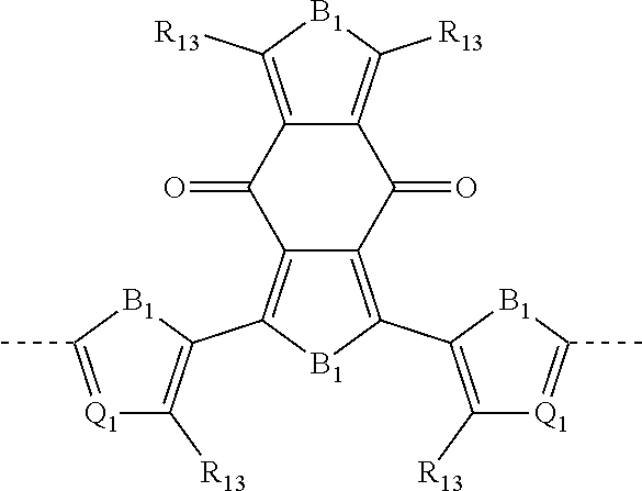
C12=C([R13])[B1]C([R13])=C1C(=O)C1=C(C3=C([R13])[Q1]=C(C)[B1]3)[B1]C(C3=C([R13])[Q1]=C(C)[B1]3)=C1C2=O
